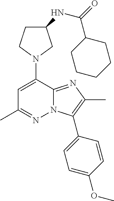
C1C(NC(=O)C2CCCCC2)CN(C2=CC(C)=NN3C2=NC(C)=C3C2=CC=C(OC)C=C2)C1
